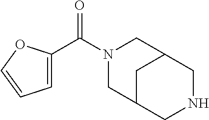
C1=C(C(N2CC3CC(C2)CNC3)=O)OC=C1
